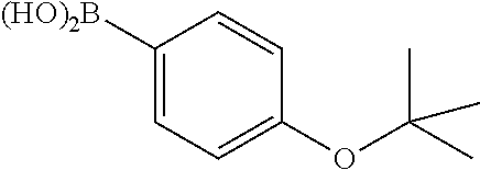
C1([(HO)2B])=CC=C(OC(C)(C)C)C=C1
